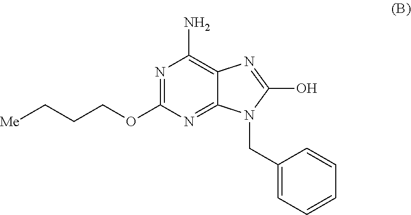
N1=C(OCCC[Me])N=C2C(=C1N)N=C(O)N2CC1=CC=CC=C1
